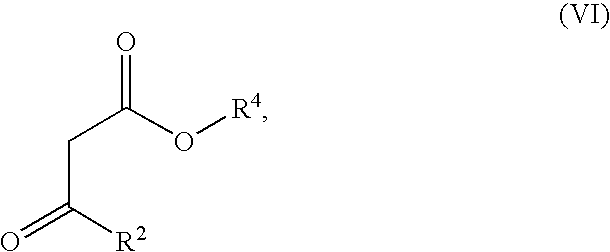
O=C(O[R4])CC(=O)[R2]
